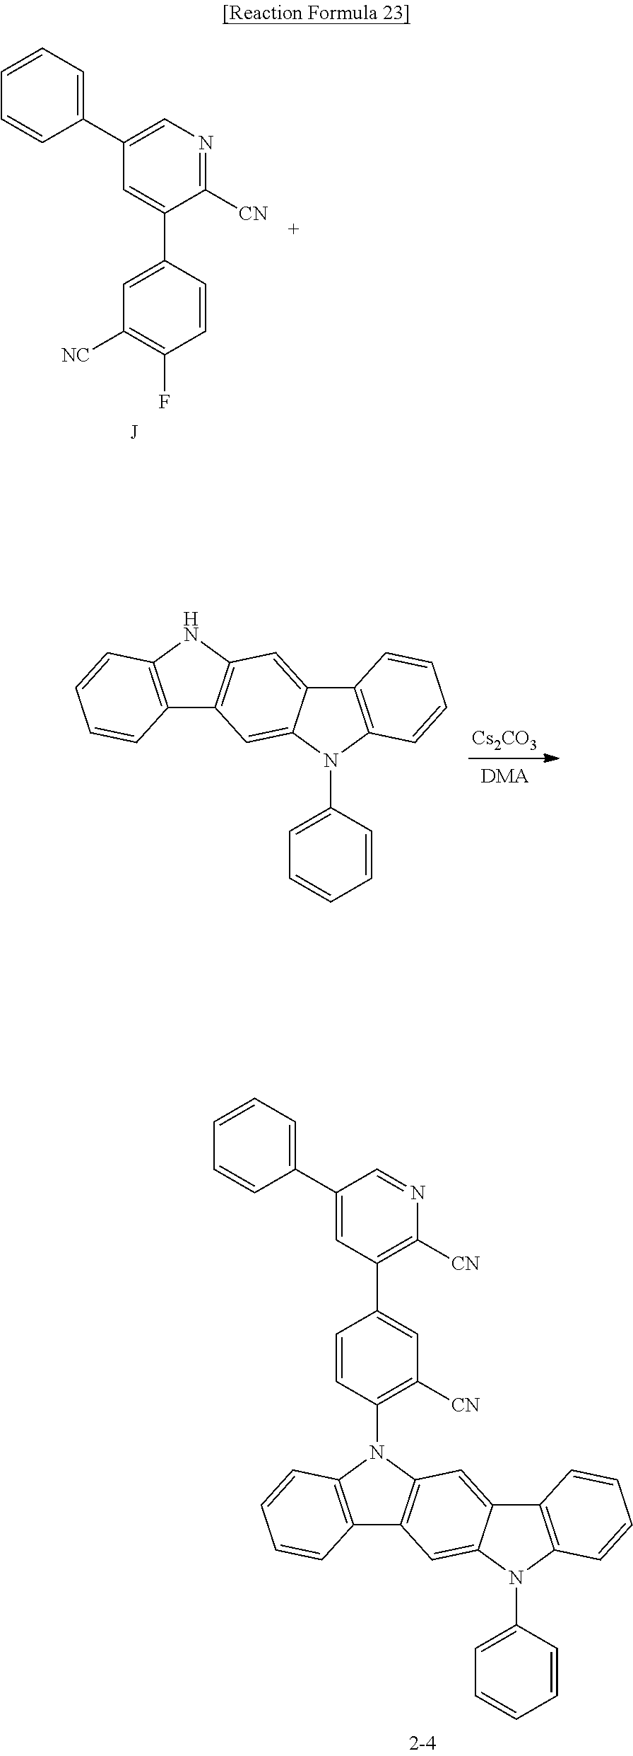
[Cs2CO3].[DMA].C12=C(NC3=C1C=C1C(=C3)C3=C(C=CC=C3)N1C1=CC=CC=C1)C=CC=C2.C12=C(C=CC=C1)N(C1=C([CN])C=C(C3=C([CN])N=CC(C4=CC=CC=C4)=C3)C=C1)C1=C2C=C2C(=C1)C1=C(C=CC=C1)N2C1=CC=CC=C1.C1=CC=C(C2=CN=C([CN])C(C3=CC([NC])=C(F)C=C3)=C2)C=C1
